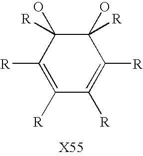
C1([R])=C([R])C(O)([R])C(O)([R])C([R])=C1[R]
